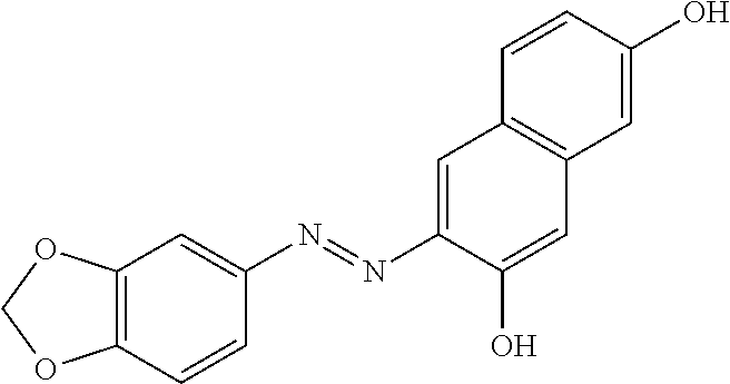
C1=CC2=C(C=C1N=NC1=CC3=C(C=C1O)C=C(O)C=C3)OCO2
